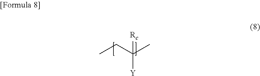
C(CC)(C)([Y])[Rc]
